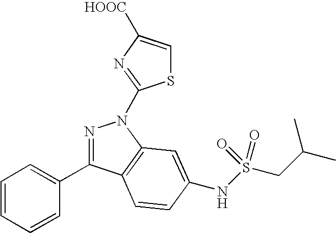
N1=C(C2=CC=CC=C2)C2=C(N1C1=NC([HOOC])=CS1)C=C(NS(=O)(CC(C)C)=O)C=C2
